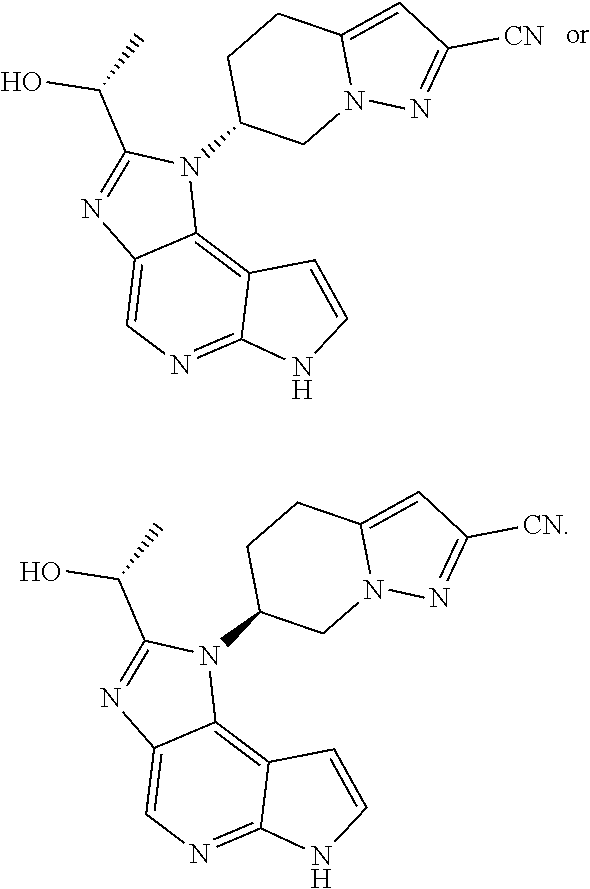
C12=C3C(=NC=C1N=C(C(C)O)N2C1CN2C(=CC([CN])=N2)CC1)NC=C3.C12=C3C(=NC=C1N=C(C(C)O)N2C1CN2C(=CC([CN])=N2)CC1)NC=C3
